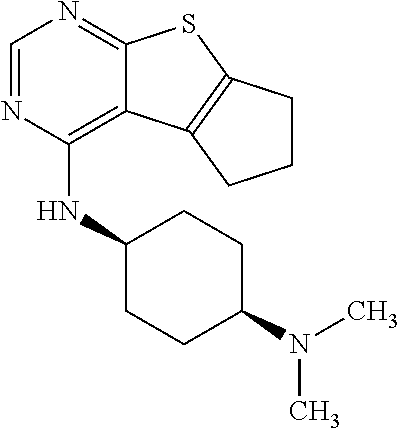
C1=NC(NC2CCC(N(C)C)CC2)=C2C(=N1)SC1=C2CCC1
